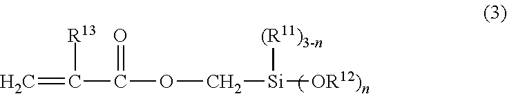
C=C(C(OC[Si]([(R11)3-n])[OR12)n])=O)[R13]
